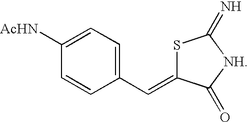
C1(C=C2SC(=N)[NH]C2=O)=CC=C([AcHN])C=C1
